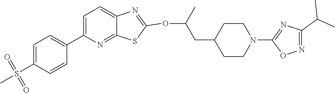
C1=C(C2=CC=C(S(=O)(=O)C)C=C2)N=C2C(=C1)N=C(OC(CC1CCN(C3=NC(C(C)C)=NO3)CC1)C)S2
